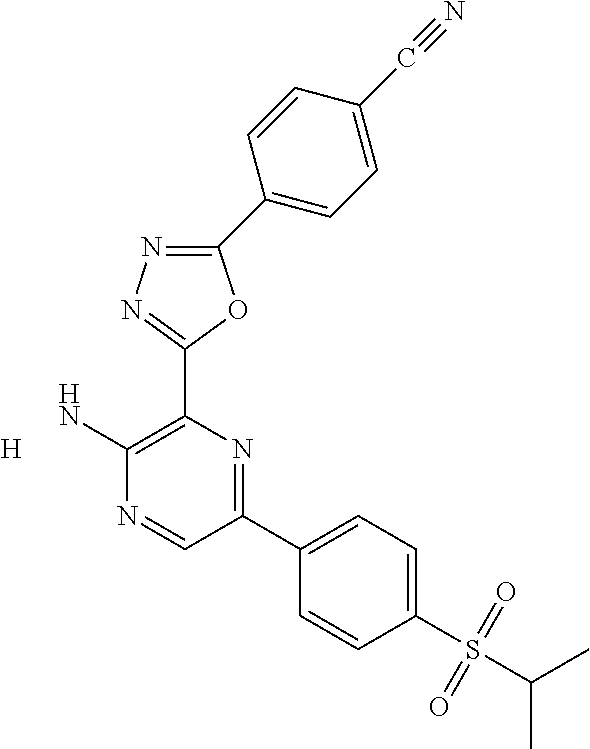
[H].C1(C2=CC=C(C#N)C=C2)=NN=C(C2=C(N)N=CC(C3=CC=C(S(C(C)C)(=O)=O)C=C3)=N2)O1
